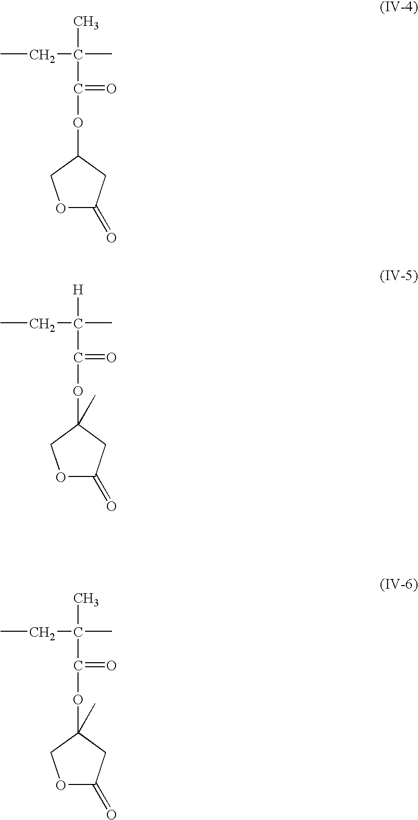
CCC(C)(C)C(OC1COC(=O)C1)=O.CCC([H])(C)C(OC1(C)COC(=O)C1)=O.CCC(C)(C)C(OC1(C)COC(=O)C1)=O
